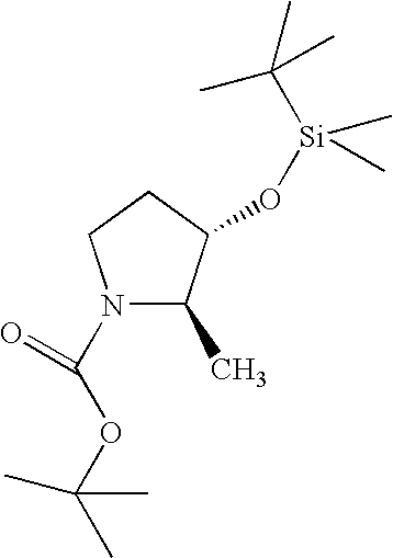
N1(C(OC(C)(C)C)=O)C(C)C(O[Si](C(C)(C)C)(C)C)CC1
